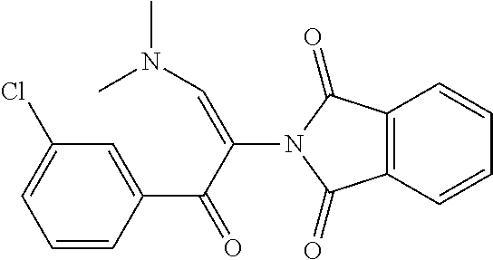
C12=C(C=CC=C1)C(=O)N(C(C(=O)C1=CC(Cl)=CC=C1)=CN(C)C)C2=O
